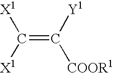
C(=C([Y1])[COOR1])([X1])[X1]
